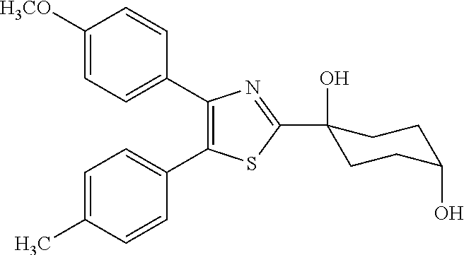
C1(C2=CC=C([H3CO])C=C2)=C(C2=CC=C(C)C=C2)SC(C2(O)CCC(O)CC2)=N1
